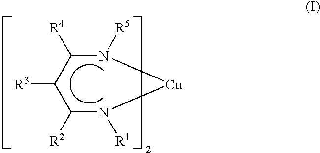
N1([R5])C([R4])C([R3])C([R2])N([R1])[Cu]1
